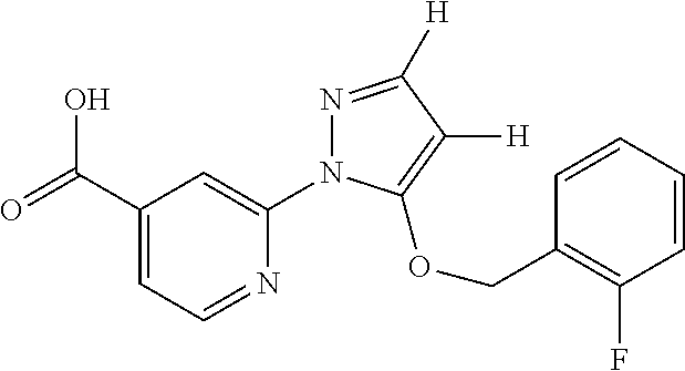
OC(C1=CC=NC(N2N=C([H])C([H])=C2OCC2=C(F)C=CC=C2)=C1)=O
